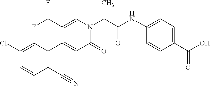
ClC1=CC(C2=CC(=O)N(C(C(NC3=CC=C(C(O)=O)C=C3)=O)C)C=C2C(F)F)=C(C#N)C=C1
